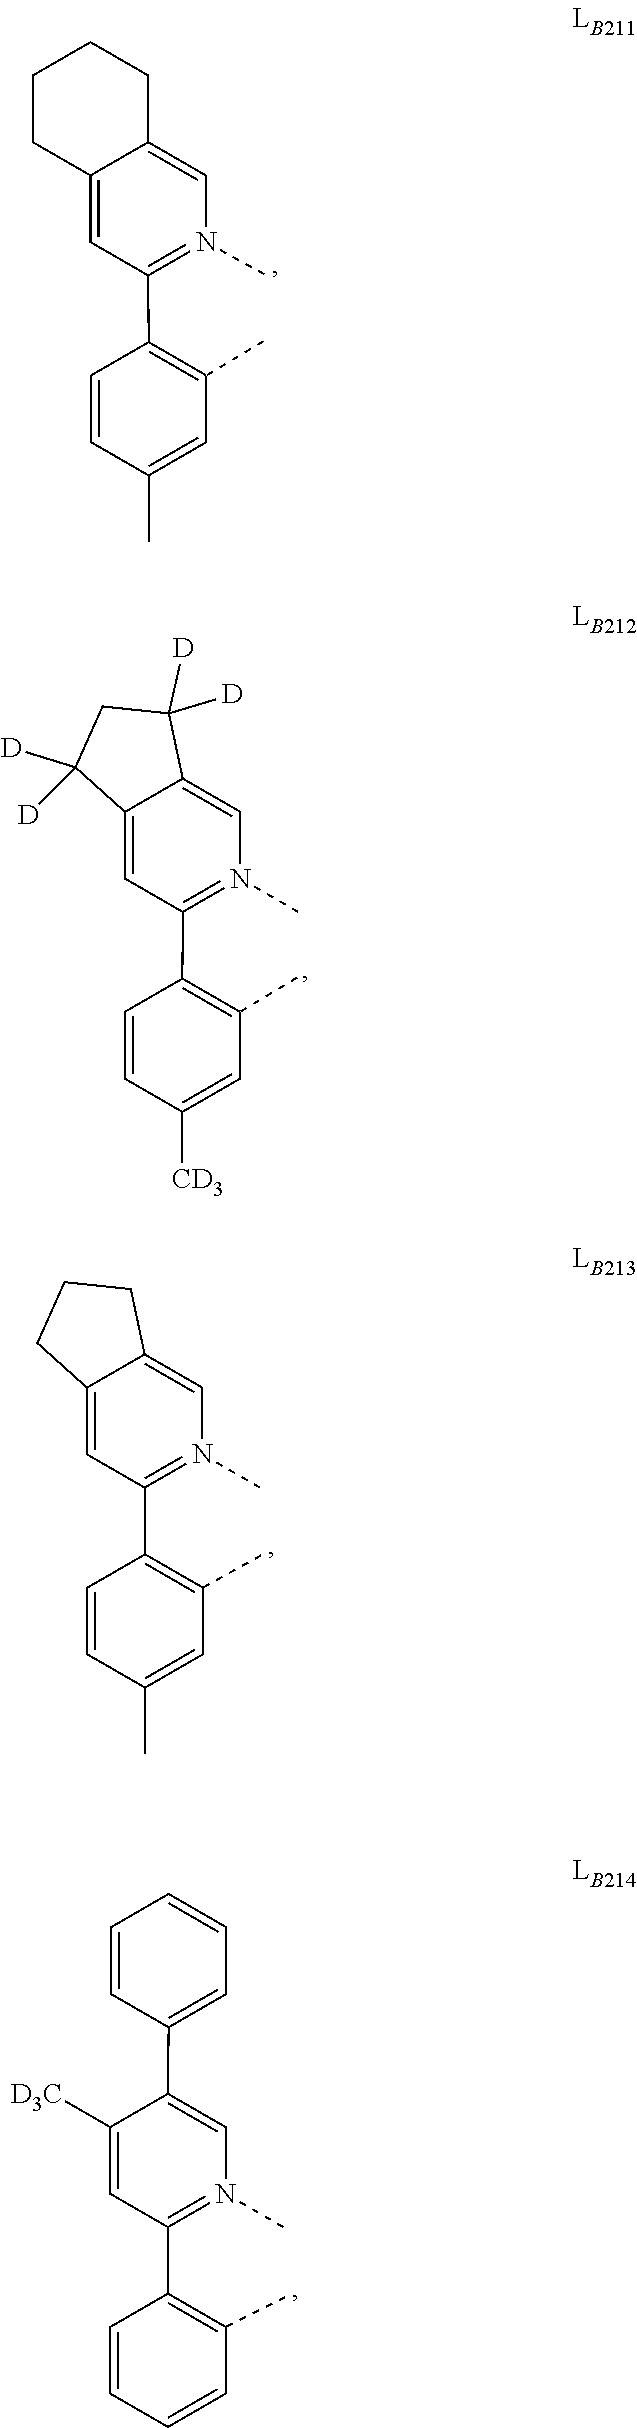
C1=C2CCCCC2=CN(C)=C1C1=C(C)C=C(C)C=C1.C1=C2C([D])([D])CC([D])([D])C2=CN(C)=C1C1=C(C)C=C([CD3])C=C1.C12=CN(C)=C(C3=C(C)C=C(C)C=C3)C=C1CCC2.C1=CC(C2=CN(C)=C(C3=C(C)C=CC=C3)C=C2[D3C])=CC=C1
